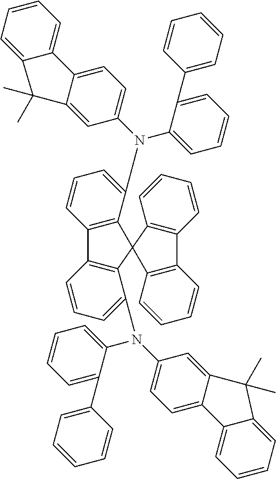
C12=C(C(N(C3=CC=CC=C3C3=CC=CC=C3)C3=CC=C4C(=C3)C(C)(C)C3=CC=CC=C43)=CC=C1)C1(C3=C2C=CC=C3N(C2=CC=CC=C2C2=CC=CC=C2)C2=CC=C3C(=C2)C(C)(C)C2=CC=CC=C32)C2=C(C=CC=C2)C2=C1C=CC=C2
